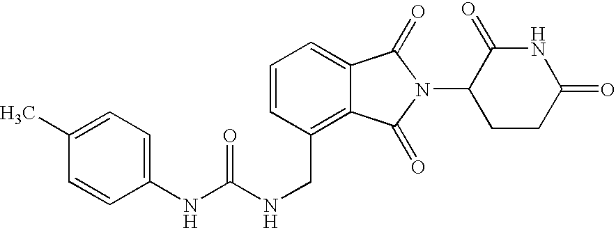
N(CC1=C2C(=CC=C1)C(=O)N(C1CCC(=O)NC1=O)C2=O)C(NC1=CC=C(C)C=C1)=O
